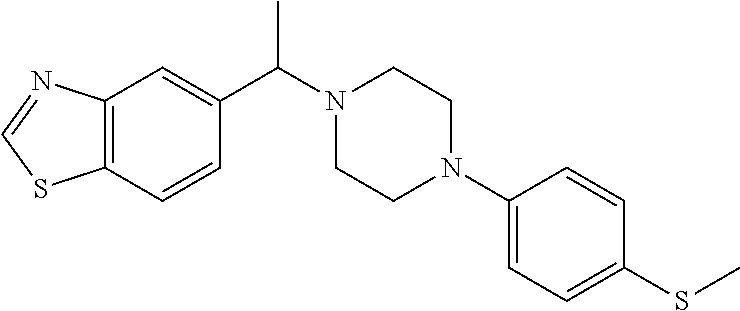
C12=C(C=CC(C(N3CCN(C4=CC=C(SC)C=C4)CC3)C)=C1)SC=N2
